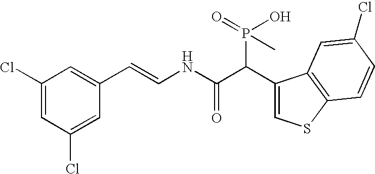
C1(Cl)=CC(Cl)=CC(C=CNC(C(C2=CSC3=C2C=C(Cl)C=C3)P(O)(C)=O)=O)=C1
